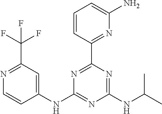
C1(NC2=NC(NC(C)C)=NC(C3=NC(N)=CC=C3)=N2)=CC(C(F)(F)F)=NC=C1
